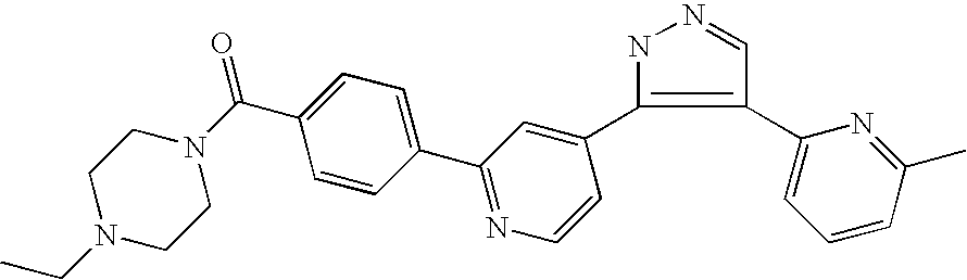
N1C(C2=CC(C3=CC=C(C(=O)N4CCN(CC)CC4)C=C3)=NC=C2)=C(C2=CC=CC(C)=N2)C=N1
